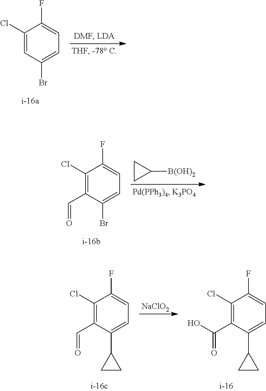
C1(Cl)=CC(Br)=CC=C1F.C1(Cl)=C(C=O)C(C2CC2)=CC=C1F.[NaClO2].C1(Cl)=C(C(=O)O)C(C2CC2)=CC=C1F.C1(Cl)=C(C=O)C(Br)=CC=C1F.C1([B(OH)2])CC1
